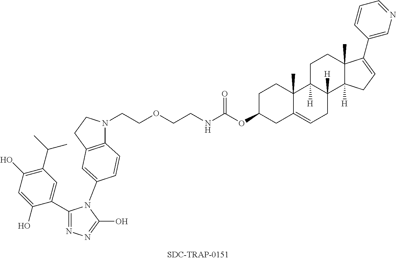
C1(C2=NN=C(O)N2C2=CC3=C(N(CCOCCNC(OC4CC5=CCC6([H])C([H])(C5(C)CC4)CCC4(C)C6([H])CC=C4C4=CN=CC=C4)=O)CC3)C=C2)=CC(C(C)C)=C(O)C=C1O
